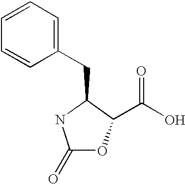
C(O)(=O)C1C(CC2=CC=CC=C2)NC(=O)O1
